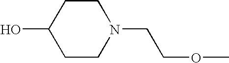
C1CN(CCOC)CCC1O
